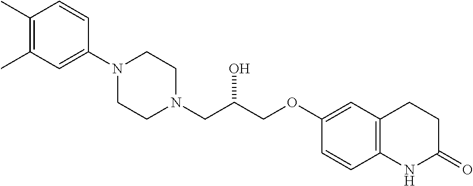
C1(C)=C(C)C=C(N2CCN(CC(COC3=CC4=C(C=C3)NC(=O)CC4)O)CC2)C=C1
